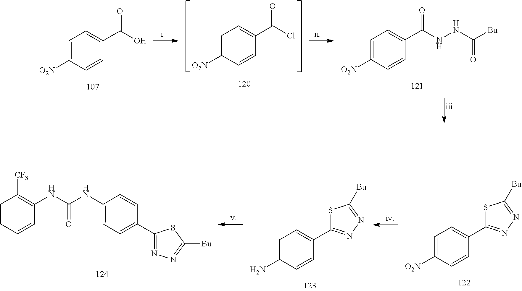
C1=CC=CC(NC(NC2=CC=C(C3=NN=C([Bu])S3)C=C2)=O)=C1[CF3].NC1=CC=C(C2=NN=C([Bu])S2)C=C1.[O2N]C1=CC=C(C2=NN=C([Bu])S2)C=C1.C1=C([O2N])C=CC(C(O)=O)=C1.C1=C([O2N])C=CC(C(NNC(=O)[Bu])=O)=C1.C1=C([O2N])C=CC(C(Cl)=O)=C1
